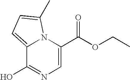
C1=C(C(OCC)=O)N2C(=CC=C2C)C(O)=N1
